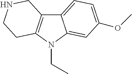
C12=CC=C(OC)C=C1N(CC)C1=C2CNCC1
